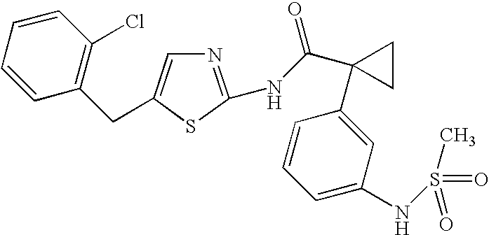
N1=C(NC(C2(C3=CC(NS(C)(=O)=O)=CC=C3)CC2)=O)SC(CC2=C(Cl)C=CC=C2)=C1
